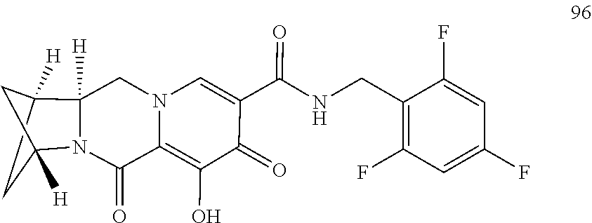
C12=C(O)C(=O)C(C(=O)NCC3=C(F)C=C(F)C=C3F)=CN1CC1([H])C3([H])CC([H])(N1C2=O)C3
